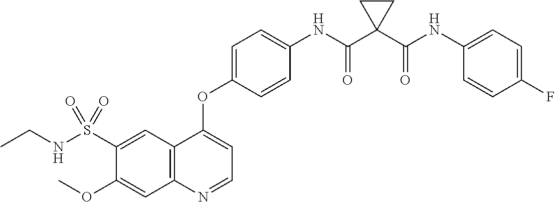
C12=C(N=CC=C1OC1=CC=C(NC(C3(C(NC4=CC=C(F)C=C4)=O)CC3)=O)C=C1)C=C(OC)C(S(NCC)(=O)=O)=C2
